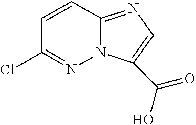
C1=CC2=NC=C(C(O)=O)N2N=C1Cl
